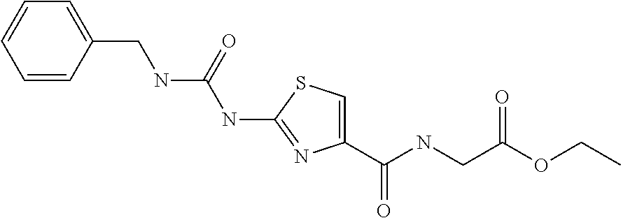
C1(C(NCC(OCC)=O)=O)=CSC(NC(NCC2=CC=CC=C2)=O)=N1
